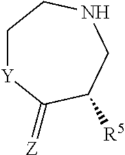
C1[Y]C(=[Z])C([R5])CNC1
